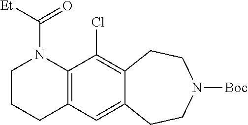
C1N(C(=O)[Et])C2=C(C=C3C(=C2Cl)CCN([Boc])CC3)CC1
